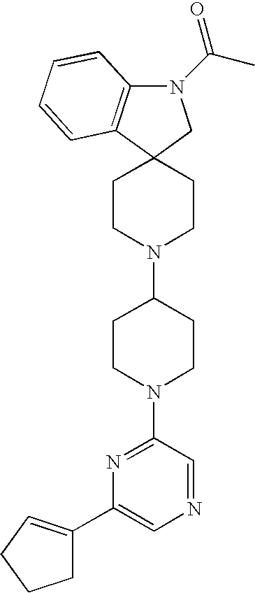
C1CN(C2CCN(C3=NC(C4=CCCC4)=CN=C3)CC2)CCC12C1=C(N(C(C)=O)C2)C=CC=C1
